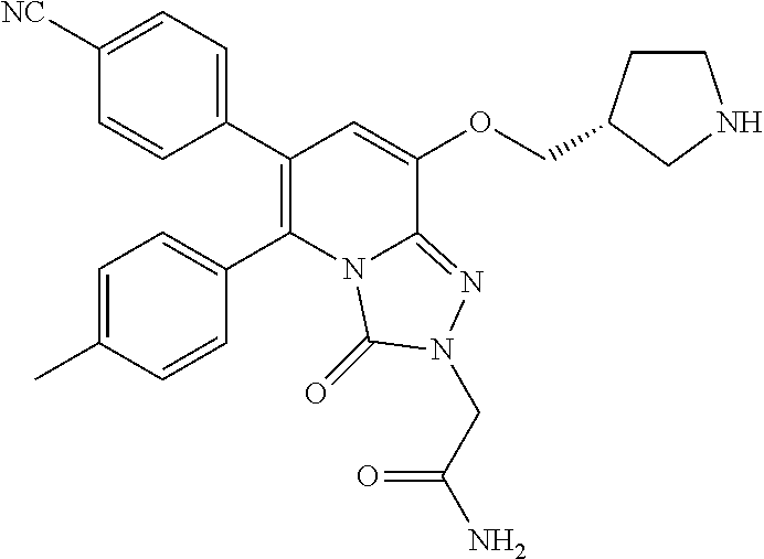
C1(C2=C(C3=CC=C(C)C=C3)N3C(=NN(CC(N)=O)C3=O)C(OCC3CCNC3)=C2)=CC=C([NC])C=C1
